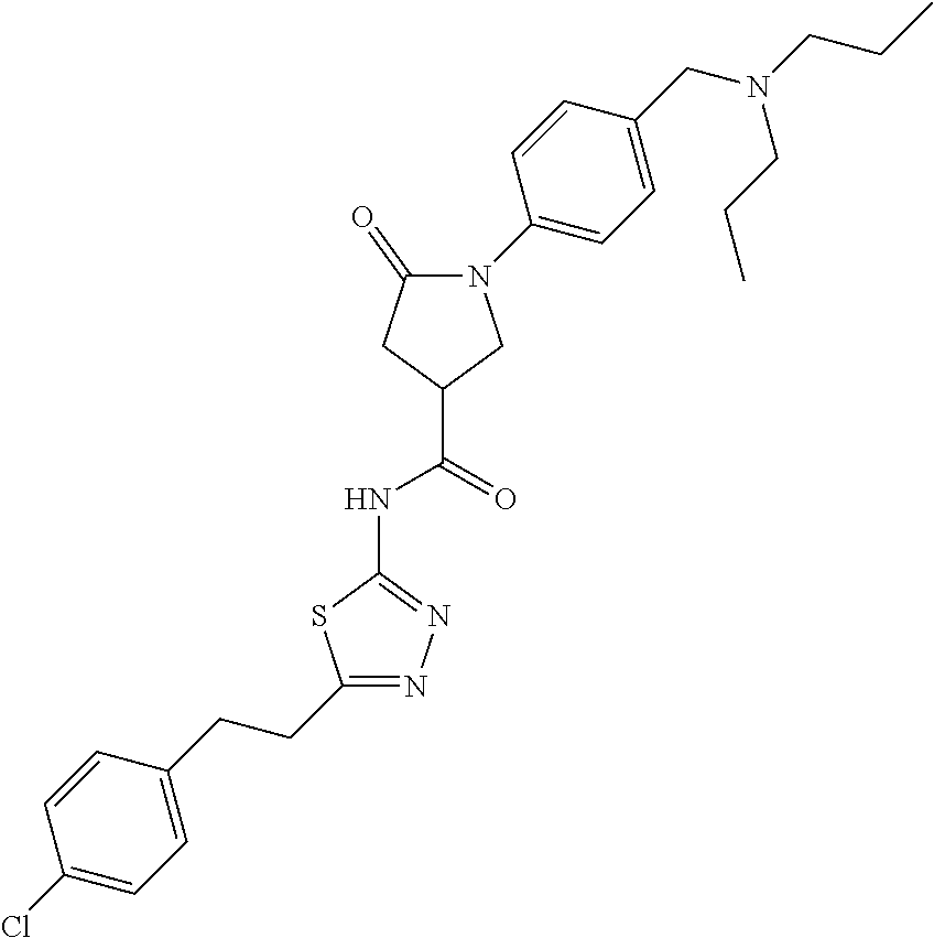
C1=C(CN(CCC)CCC)C=CC(N2C(=O)CC(C(=O)NC3=NN=C(CCC4=CC=C(Cl)C=C4)S3)C2)=C1
